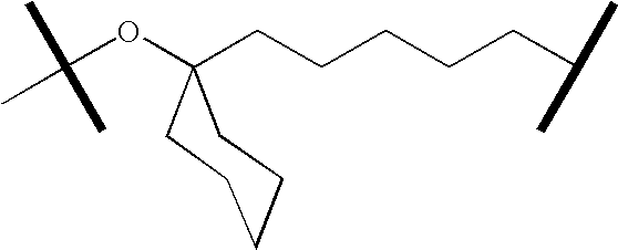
C(OC1(CCCCCC(C)C)CCCCC1)(C)(C)C
